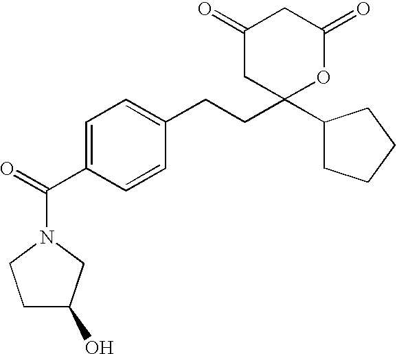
C1(C(=O)N2CCC(O)C2)=CC=C(CCC2(C3CCCC3)OC(=O)CC(=O)C2)C=C1
